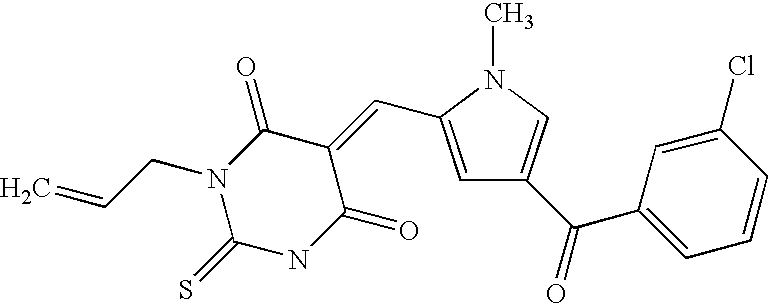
C1=C(C=C2C(=O)N(CC=C)C(=S)NC2=O)N(C)C=C1C(=O)C1=CC=CC(Cl)=C1
